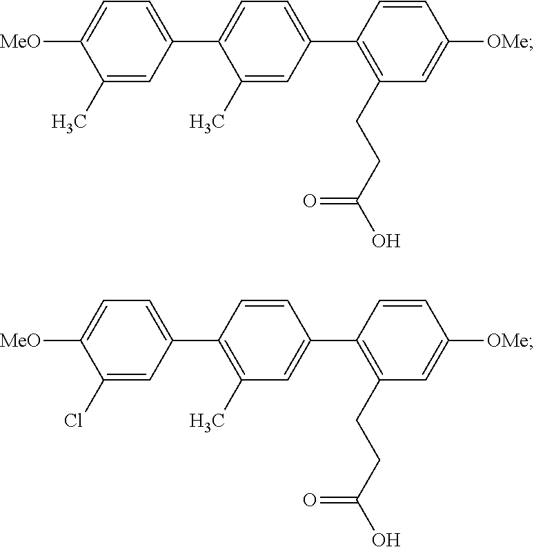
C1(C)=CC(C2=CC=C(C3=C(CCC(O)=O)C=C([OMe])C=C3)C=C2C)=CC=C1[MeO].C1(Cl)=CC(C2=C(C)C=C(C3=C(CCC(O)=O)C=C([OMe])C=C3)C=C2)=CC=C1[MeO]
